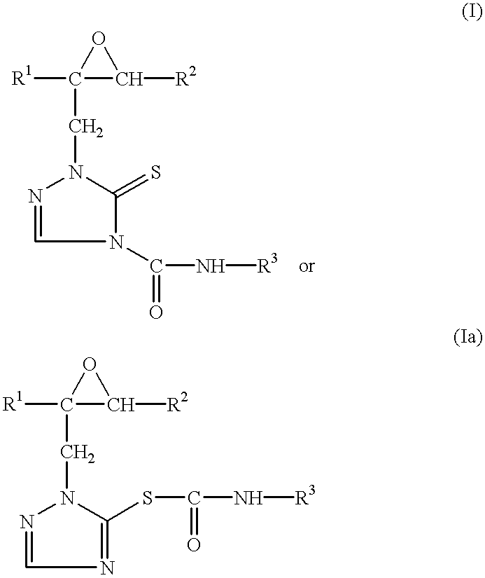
C1(CN2N=CN(C(=O)N[R3])C2=S)([R1])C([R2])O1.C1(CN2N=CN=C2SC(N[R3])=O)([R1])C([R2])O1
